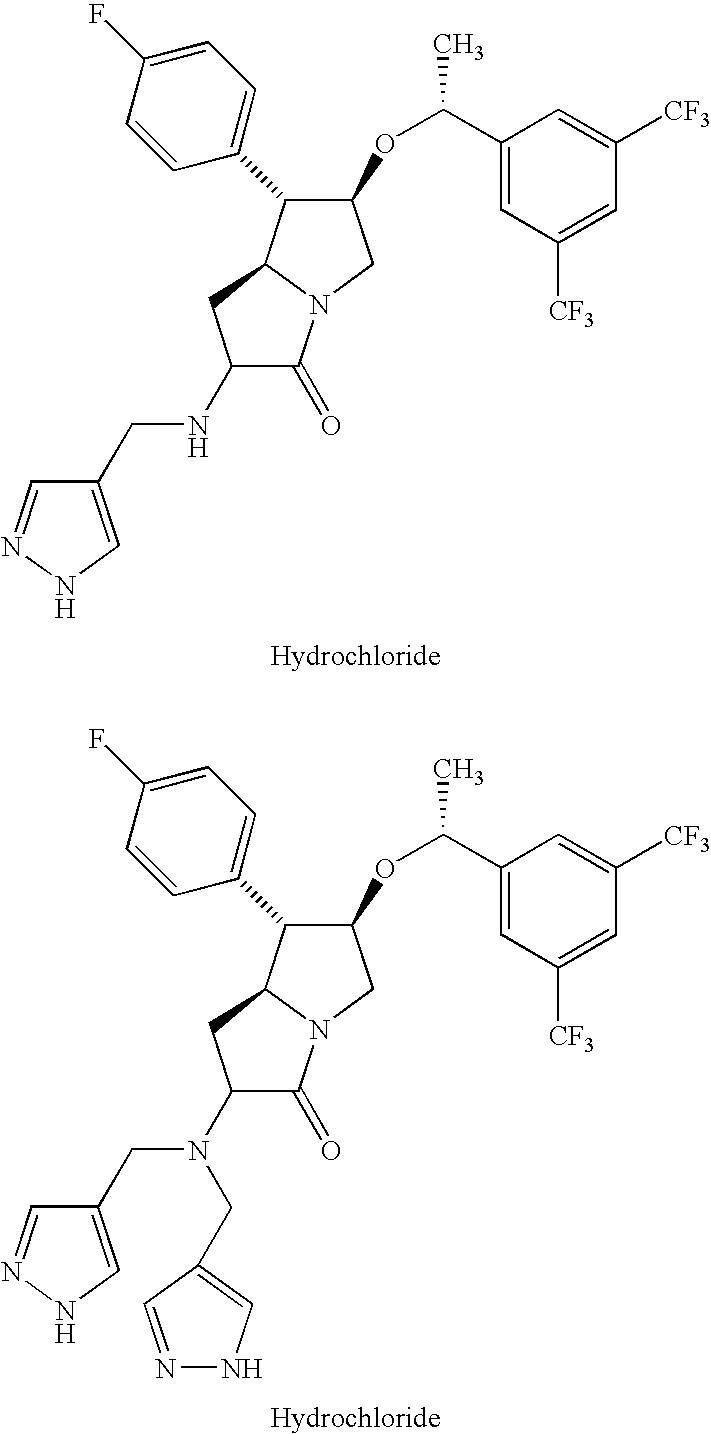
C1(OC(C)C2=CC([CF3])=CC([CF3])=C2)C(C2=CC=C(F)C=C2)C2N(C1)C(=O)C(NCC1=CNN=C1)C2.C1(OC(C)C2=CC([CF3])=CC([CF3])=C2)C(C2=CC=C(F)C=C2)C2N(C1)C(=O)C(N(CC1=CNN=C1)CC1=CNN=C1)C2
